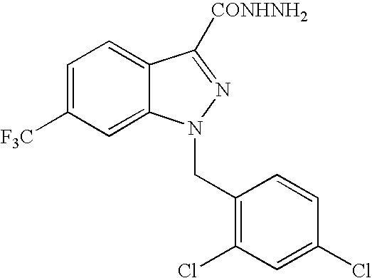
C1=C([F3C])C=C2C(=C1)C([CONHNH2])=NN2CC1=C(Cl)C=C(Cl)C=C1
